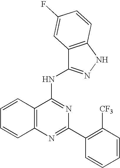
C12=C(N=C(C3=C([CF3])C=CC=C3)N=C1NC1=NNC3=C1C=C(F)C=C3)C=CC=C2
